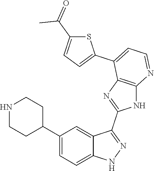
C1(C2=CC=C3C(=C2)C(C2=NC4=C(N2)N=CC=C4C2=CC=C(C(=O)C)S2)=NN3)CCNCC1
